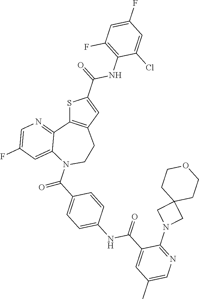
S1C2=C(C=C1C(NC1=C(F)C=C(F)C=C1Cl)=O)CCN(C(=O)C1=CC=C(NC(=O)C3=CC(C)=CN=C3N3CC4(C3)CCOCC4)C=C1)C1=CC(F)=CN=C21
